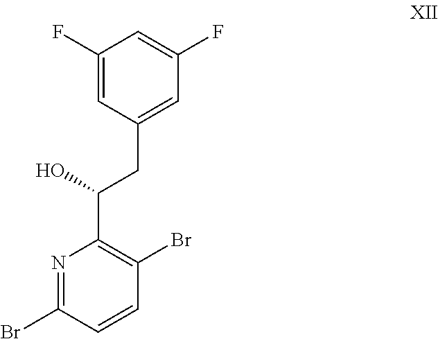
C1=C(F)C=C(CC(C2=C(Br)C=CC(Br)=N2)O)C=C1F
